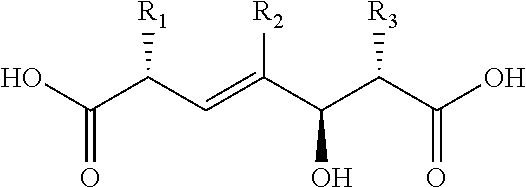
OC(C(C=C(C(C(C(O)=O)[R3])O)[R2])[R1])=O
